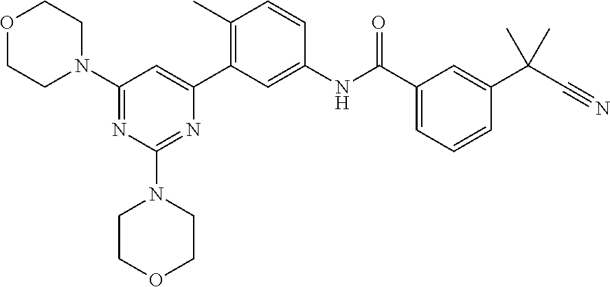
C1(N2CCOCC2)=NC(N2CCOCC2)=NC(C2=C(C)C=CC(NC(C3=CC=CC(C(C#N)(C)C)=C3)=O)=C2)=C1
